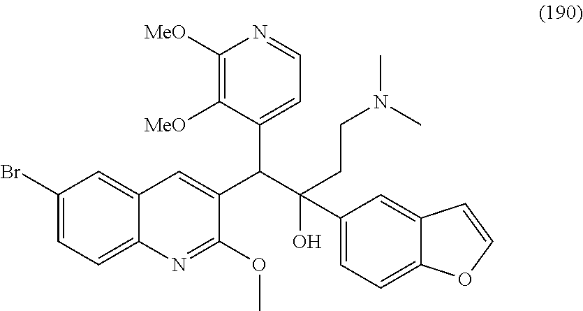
C1(Br)=CC=C2C(=C1)C=C(C(C(O)(C1=CC=C3C(=C1)C=CO3)CCN(C)C)C1=CC=NC([MeO])=C1[MeO])C(OC)=N2
